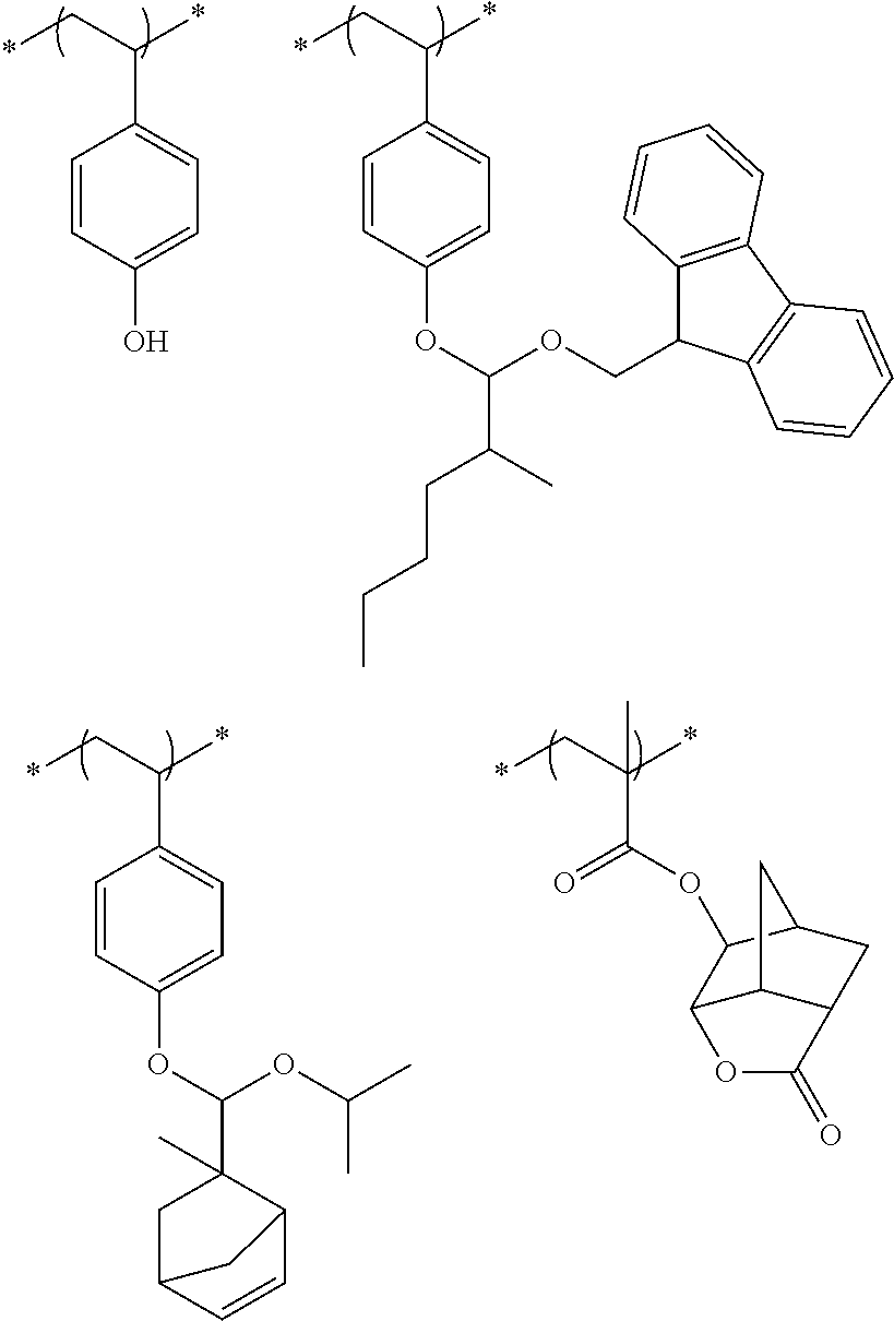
*CC(*)C1=CC=C(O)C=C1.*CC(*)C1=CC=C(OC(OCC2C3=C(C4=C2C=CC=C4)C=CC=C3)C(CCCC)C)C=C1.*CC(*)C1=CC=C(OC(OC(C)C)C2(C)CC3C=CC2C3)C=C1.*CC(*)(C(OC1C2C3C(CC1C3)C(=O)O2)=O)C
